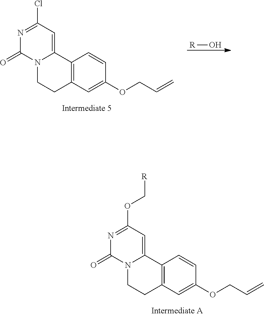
N1=C(OC[R])C=C2N(C1=O)CCC1=C2C=CC(OCC=C)=C1.N1=C(Cl)C=C2N(C1=O)CCC1=C2C=CC(OCC=C)=C1.[R]O
